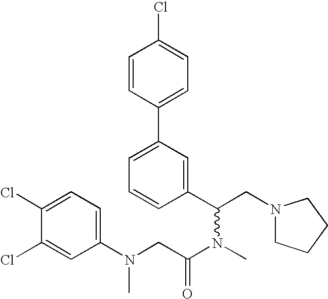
C1(N(CC(=O)N(C)C(C2=CC(C3=CC=C(Cl)C=C3)=CC=C2)CN2CCCC2)C)=CC=C(Cl)C(Cl)=C1
